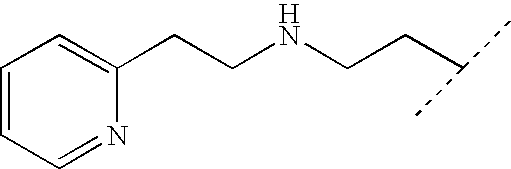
C(CNCCC(C)C)C1=CC=CC=N1
